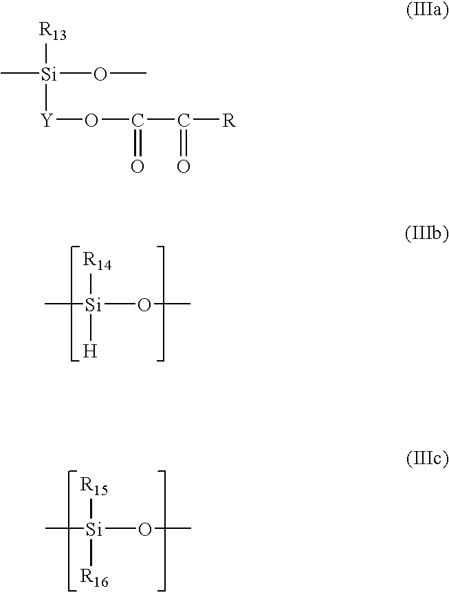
C[Si](OC)([R16])[R15].[Si](OC)([H])([R14])C.[Si](OC)(C)([Y]OC(C([R])=O)=O)[R13]
